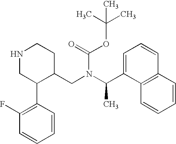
N1CC(C2=C(F)C=CC=C2)C(CN(C(C)C2=CC=CC3=C2C=CC=C3)C(=O)OC(C)(C)C)CC1
